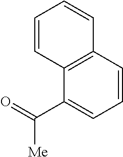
C([Me])(=O)C1=CC=CC2=C1C=CC=C2
